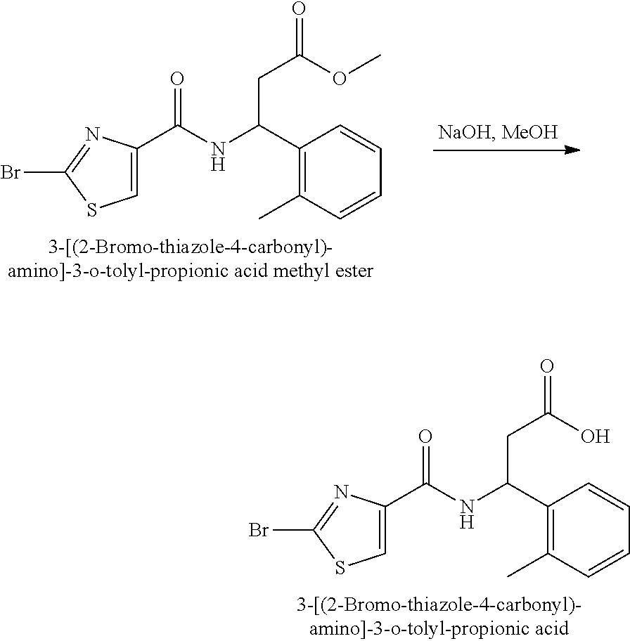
C1(C(NC(=O)C2=CSC(Br)=N2)CC(=O)O)=C(C)C=CC=C1.C1(C(NC(=O)C2=CSC(Br)=N2)CC(=O)OC)=C(C)C=CC=C1
